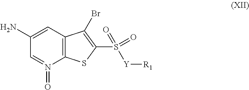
C12=C(C=C(N)C=N1=O)C(Br)=C(S([Y][R1])(=O)=O)S2
